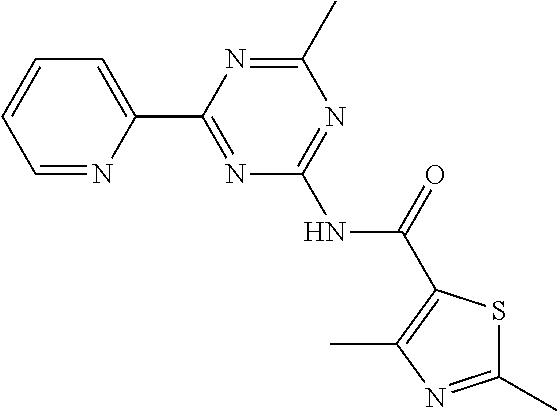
C1=NC(C2=NC(NC(=O)C3=C(C)N=C(C)S3)=NC(C)=N2)=CC=C1
